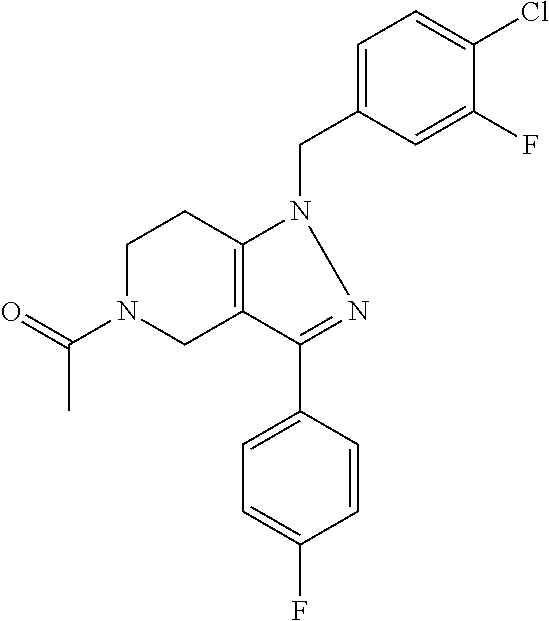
C1N(C(=O)C)CC2=C(C1)N(CC1=CC=C(Cl)C(F)=C1)N=C2C1=CC=C(F)C=C1
